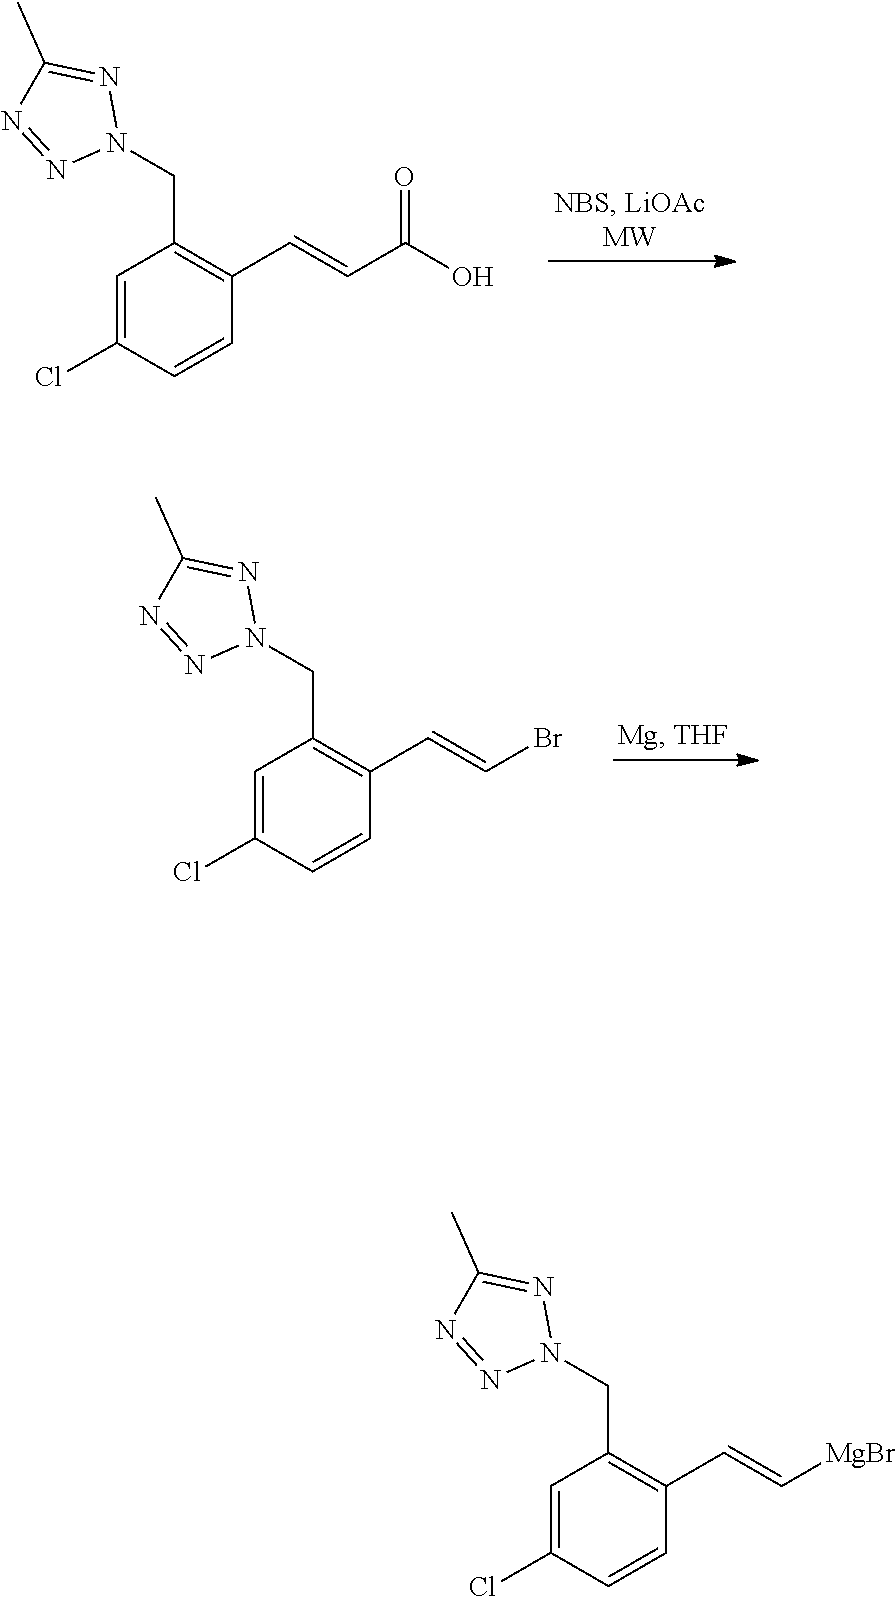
C1=C(Cl)C=CC(C=CC(O)=O)=C1CN1N=C(C)N=N1.C1=C(Cl)C=CC(C=CBr)=C1CN1N=C(C)N=N1.C1=C(Cl)C=CC(C=C[MgBr])=C1CN1N=C(C)N=N1
